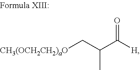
[CH3(OCH2CH2)aO]CC(C([H])=O)C
